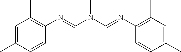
C1=C(C)C=CC(N=CN(C=NC2=C(C)C=C(C)C=C2)C)=C1C
